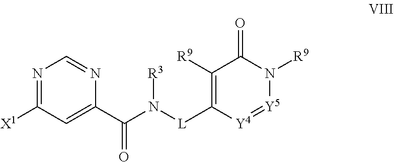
N1=C([X1])C=C(C(N([L]C2=C([R9])C(=O)N([R9])[Y5]=[Y4]2)[R3])=O)N=C1
